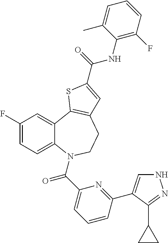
N1C=C(C2=NC(C(=O)N3C4=CC=C(F)C=C4C4=C(CC3)C=C(C(NC3=C(F)C=CC=C3C)=O)S4)=CC=C2)C(C2CC2)=N1
